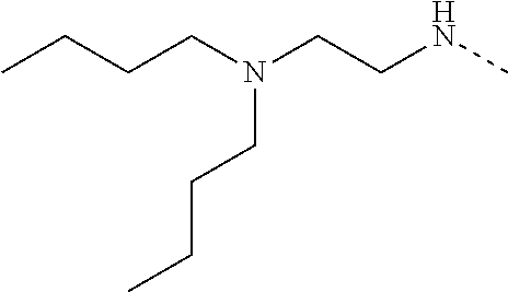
CCCCN(CCNC)CCCC
